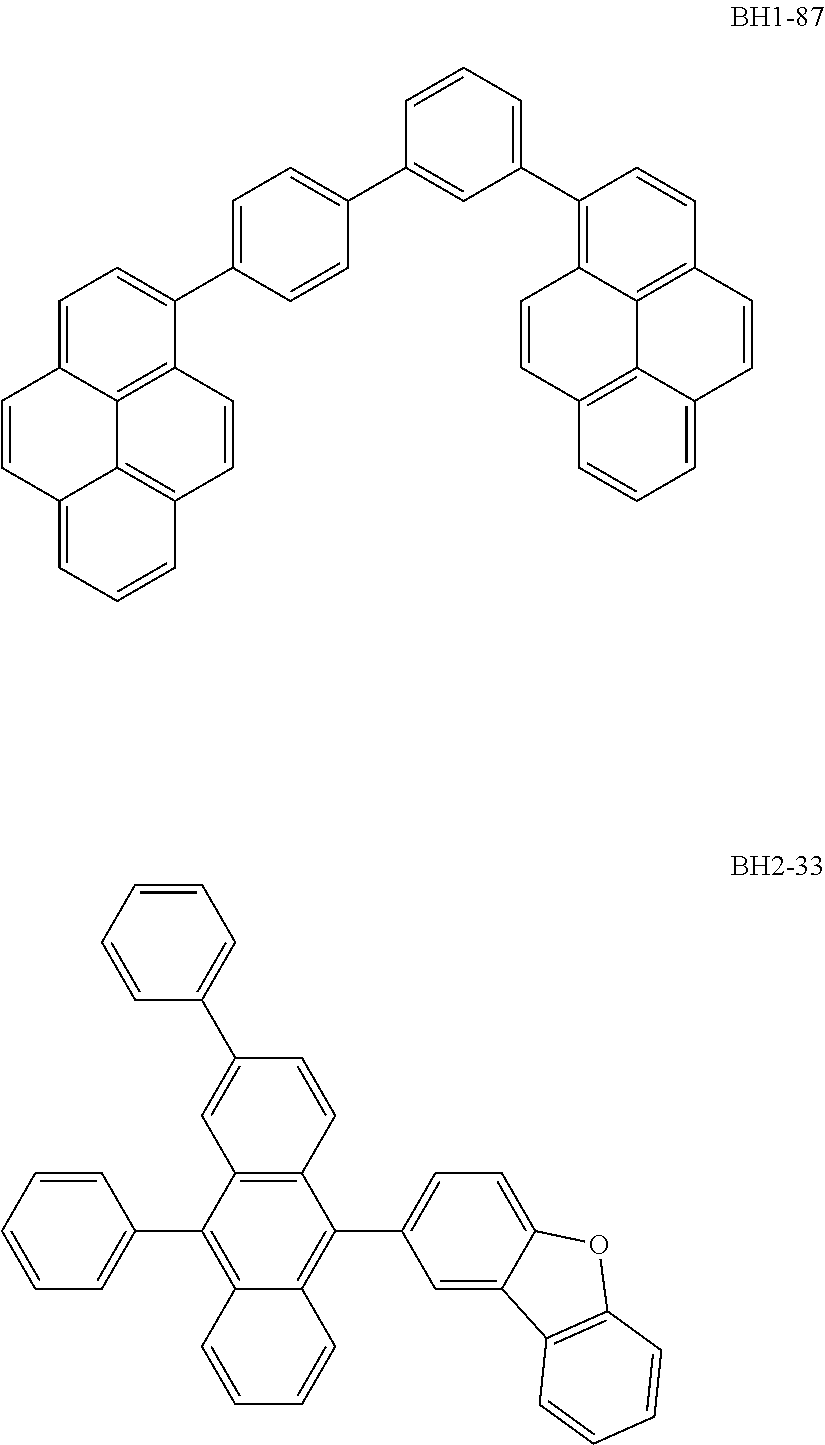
C1=CC(C2=CC=C(C3=CC=C4C=CC5=CC=CC6=C5C4=C3C=C6)C=C2)=CC(C2=C3C4=C(C=C2)C=CC2=CC=CC(=C24)C=C3)=C1.C12=C(C(C3=CC=CC=C3)=C3C(=C1C1=CC=C4C(=C1)C1=C(O4)C=CC=C1)C=CC=C3)C=C(C1=CC=CC=C1)C=C2
